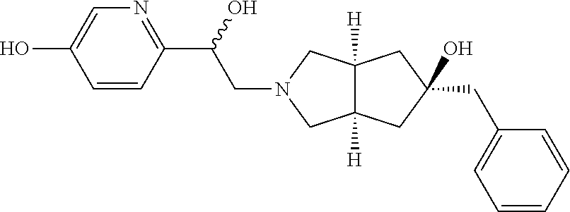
C12([H])C([H])(CN(CC(C3=NC=C(O)C=C3)O)C1)CC(CC1=CC=CC=C1)(O)C2
